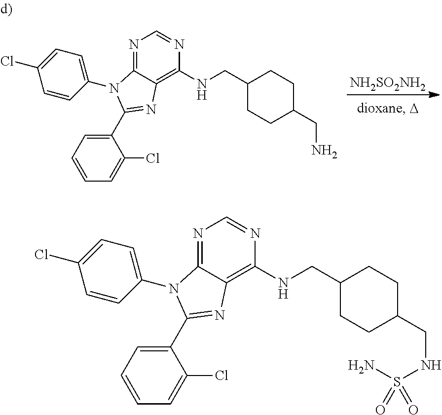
N1=C2C(=C(NCC3CCC(CN)CC3)N=C1)N=C(C1=CC=CC=C1Cl)N2C1=CC=C(Cl)C=C1.[NH2SO2NH2].N1=C2C(=C(NCC3CCC(CNS(N)(=O)=O)CC3)N=C1)N=C(C1=CC=CC=C1Cl)N2C1=CC=C(Cl)C=C1
